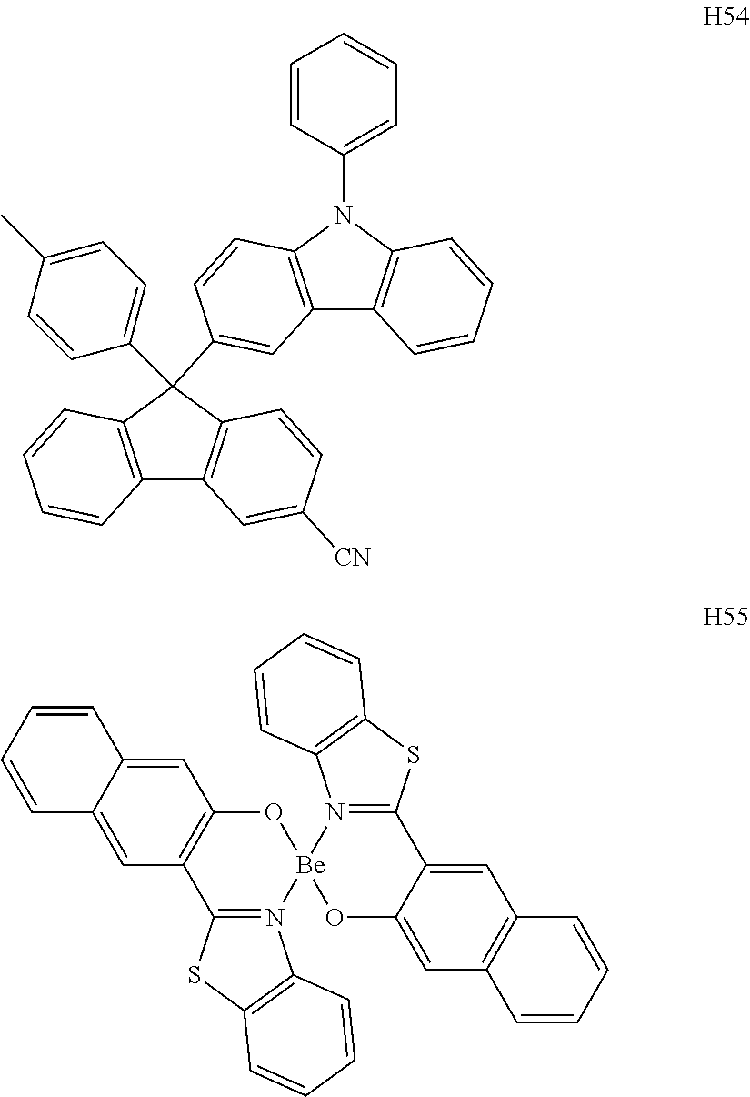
C12=C(C=CC=C1)C(C1=CC3=C(N(C4=CC=CC=C4)C4=C3C=CC=C4)C=C1)(C1=CC=C(C)C=C1)C1=C2C=C([CN])C=C1.C1=C2C(=CC3=C1O[Be]1(N4=C3SC3=C4C=CC=C3)OC3=CC4=C(C=C3C3=N1C1=C(S3)C=CC=C1)C=CC=C4)C=CC=C2
